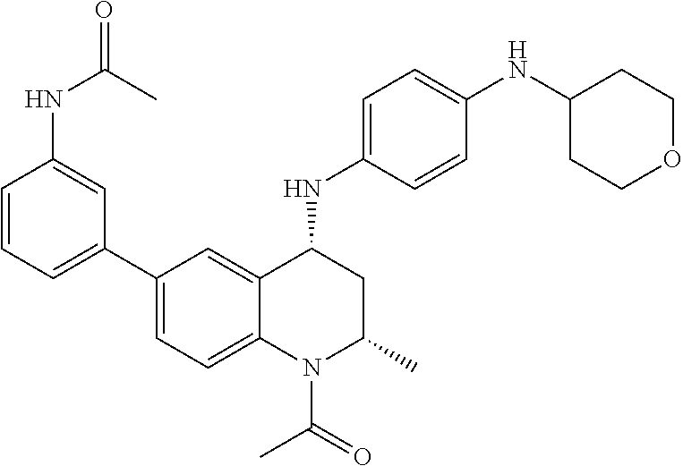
C1(NC2CC(C)N(C(C)=O)C3=CC=C(C4=CC=CC(NC(=O)C)=C4)C=C23)=CC=C(NC2CCOCC2)C=C1
